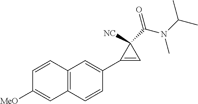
C12=C(C=CC(C3=CC3([NC])C(N(C(C)C)C)=O)=C1)C=C([MeO])C=C2
